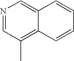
N1=CC(C)=C2C(=C1)C=CC=C2
